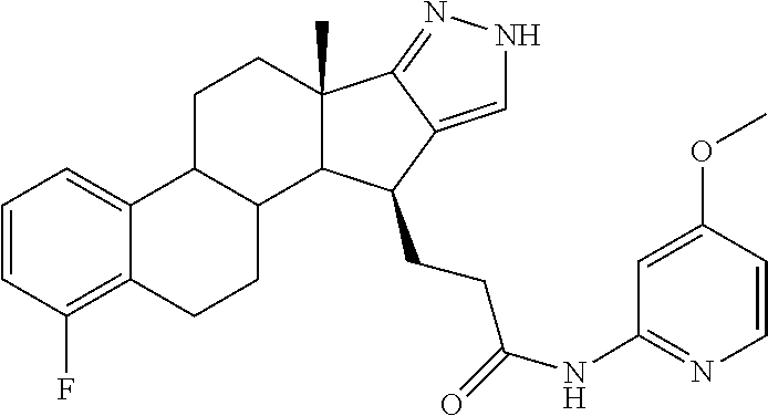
C12(C)C3=NNC=C3C(CCC(=O)NC3=NC=CC(OC)=C3)C1C1C(C3=CC=CC(F)=C3CC1)CC2
